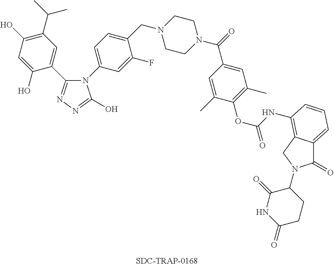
C(NC1=C2C(=CC=C1)C(=O)N(C1C(=O)NC(=O)CC1)C2)(=O)OC1=C(C)C=C(C(N2CCN(CC3=CC=C(N4C(C5=CC(C(C)C)=C(O)C=C5O)=NN=C4O)C=C3F)CC2)=O)C=C1C
